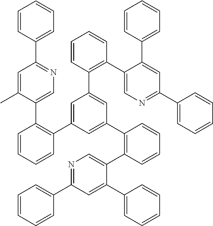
C1=CC(C2=NC=C(C3=C(C4=CC(C5=C(C6=CN=C(C7=CC=CC=C7)C=C6C6=CC=CC=C6)C=CC=C5)=CC(C5=C(C6=CN=C(C7=CC=CC=C7)C=C6C6=CC=CC=C6)C=CC=C5)=C4)C=CC=C3)C(C)=C2)=CC=C1
